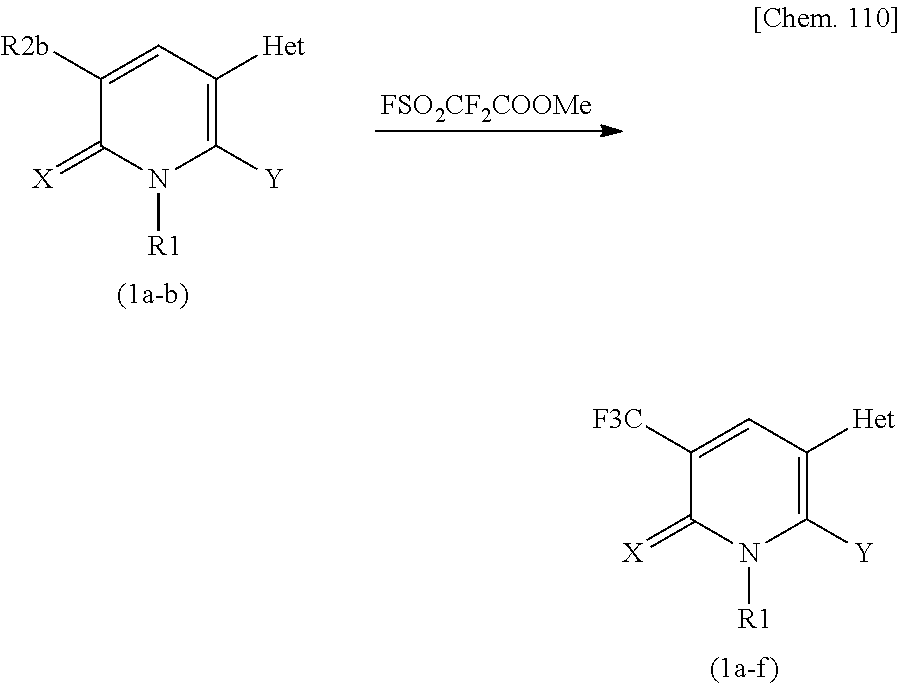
C1([F3C])=CC([Het])=C([Y])N([R1])C1=[X].[FSO2CF2COOMe].C1([R2b])=CC([Het])=C([Y])N([R1])C1=[X]
